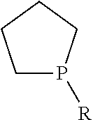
C1P([R])CCC1
